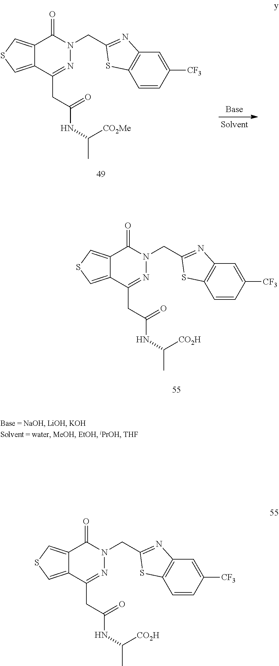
C(N1N=C(CC(NC(C)[CO2Me])=O)C2=CSC=C2C1=O)C1=NC2=C(C=CC([CF3])=C2)S1.C(N1N=C(CC(NC(C)[CO2H])=O)C2=CSC=C2C1=O)C1=NC2=C(C=CC([CF3])=C2)S1.C(N1N=C(CC(NC(C)[CO2H])=O)C2=CSC=C2C1=O)C1=NC2=C(C=CC([CF3])=C2)S1
